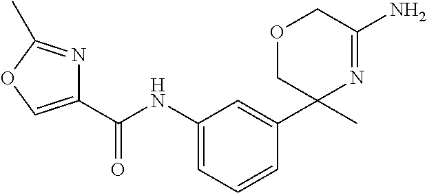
C1(C(NC2=CC=CC(C3(C)N=C(N)COC3)=C2)=O)=COC(C)=N1
